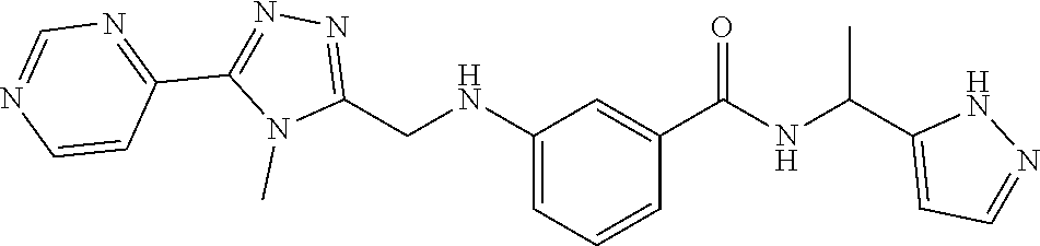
C1(CNC2=CC=CC(C(=O)NC(C3=CC=NN3)C)=C2)=NN=C(C2=NC=NC=C2)N1C
